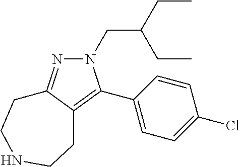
C1(C2=C3C(=NN2CC(CC)CC)CCNCC3)=CC=C(Cl)C=C1
